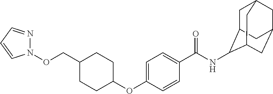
C(C1CCC(OC2=CC=C(C(NC3C4CC5CC(CC3C5)C4)=O)C=C2)CC1)ON1N=CC=C1
